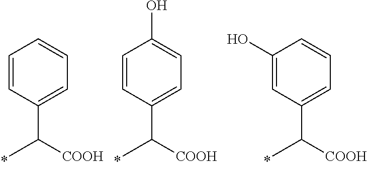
C1=CC(C(C)[COOH])=CC=C1.C1=CC(C(C)[COOH])=CC=C1O.C1(O)=CC(C(C)[COOH])=CC=C1
